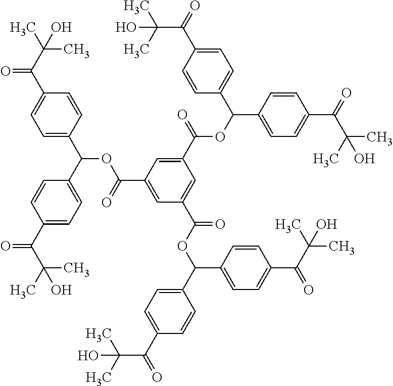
C1=C(C(C2=CC=C(C(C(C)(C)O)=O)C=C2)OC(C2=CC(C(OC(C3=CC=C(C(=O)C(C)(C)O)C=C3)C3=CC=C(C(C(C)(C)O)=O)C=C3)=O)=CC(C(=O)OC(C3=CC=C(C(C(C)(C)O)=O)C=C3)C3=CC=C(C(C(C)(C)O)=O)C=C3)=C2)=O)C=CC(C(C(C)(C)O)=O)=C1
